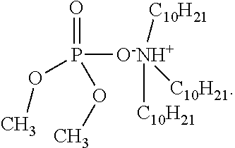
O=P([O-NH+]([C10H21])([C10H21])[C10H21])(OC)OC
